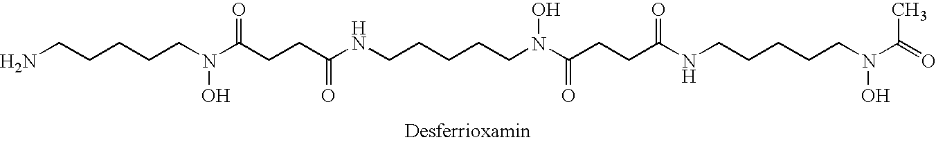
NCCCCCN(C(CCC(NCCCCCN(C(CCC(NCCCCCN(C(=O)C)O)=O)=O)O)=O)=O)O
